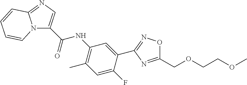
C1(C2=CC(NC(C3=CN=C4N3C=CC=C4)=O)=C(C)C=C2F)=NOC(COCCOC)=N1
